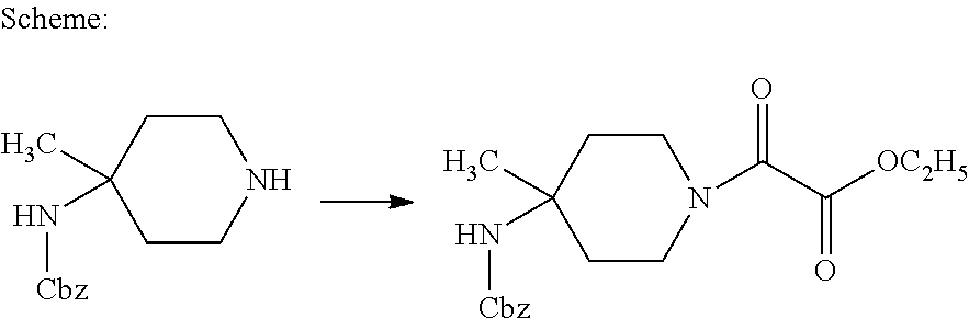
C1CC(C)(N[Cbz])CCN1.C1CC(C)(N[Cbz])CCN1C(C([OC2H5])=O)=O
